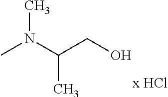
CN(C(CO)C)C
